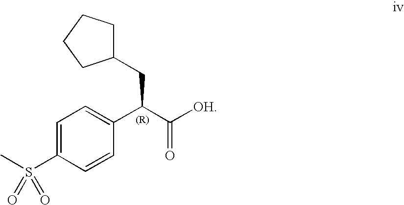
C1=C(S(C)(=O)=O)C=CC(C(C([OH])=O)CC2CCCC2)=C1
